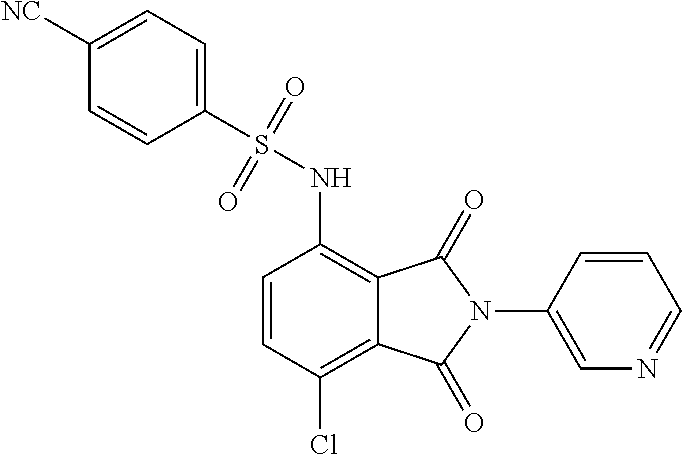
C1(N2C(=O)C3=C(NS(=O)(=O)C4=CC=C([NC])C=C4)C=CC(Cl)=C3C2=O)=CN=CC=C1
